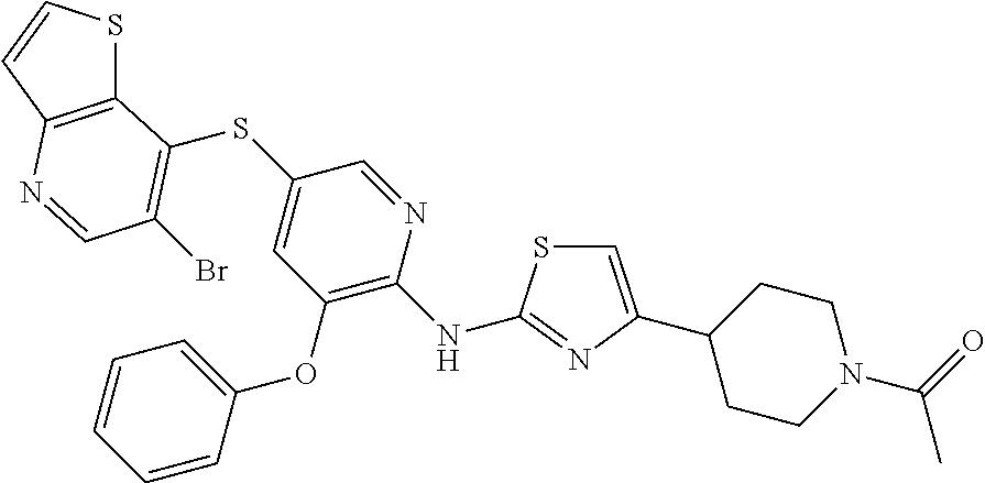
C1=C(C2CCN(C(=O)C)CC2)N=C(NC2=C(OC3=CC=CC=C3)C=C(SC3=C(Br)C=NC4=C3SC=C4)C=N2)S1
